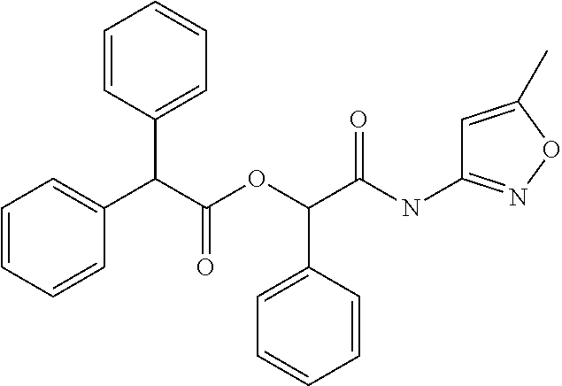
C(C(OC(C(NC1=NOC(C)=C1)=O)C1=CC=CC=C1)=O)(C1=CC=CC=C1)C1=CC=CC=C1
